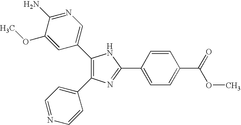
C1(C2=CN=C(N)C(OC)=C2)=C(C2=CC=NC=C2)N=C(C2=CC=C(C(=O)OC)C=C2)N1
